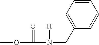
COC(N(CC1=CC=CC=C1)[H])=O
